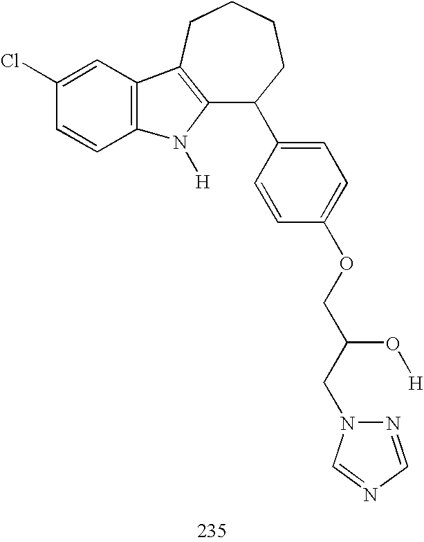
C12=C(CCCCC1C1=CC=C(OCC(CN3N=CN=C3)O[H])C=C1)C1=C(N2[H])C=CC(Cl)=C1
